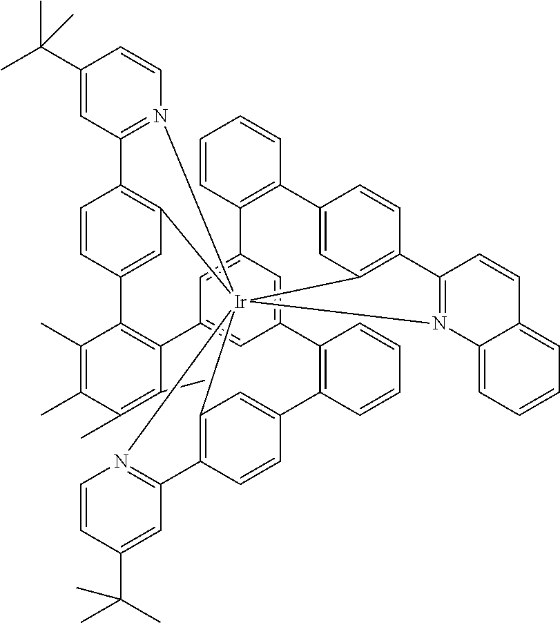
C1(C(C)(C)C)=CC2=N(C=C1)[Ir]1345C6=C2C=CC(=C6)C2=C(C(C)=C(C)C(C)=C2C)C2=CC(=CC(=C2)C2=C(C=CC=C2)C2=CC1=C(C=C2)C1=N3C2=CC=CC=C2C=C1)C1=C(C=CC=C1)C1=CC4=C(C=C1)C1=N5C=CC(C(C)(C)C)=C1
